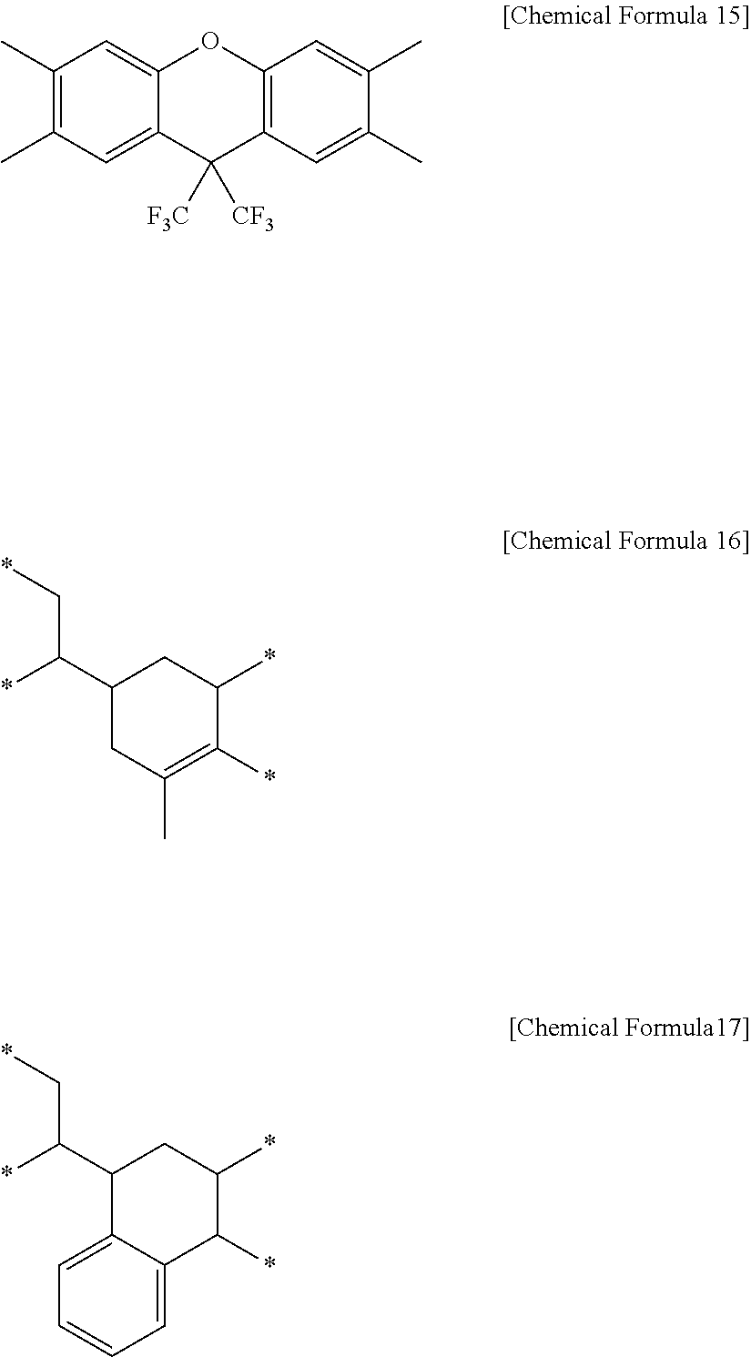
C1(C)=C(C)C=C2C(=C1)OC1=C(C2([F3C])[CF3])C=C(C)C(C)=C1.C1(C(*)C*)CC(C)=C(*)C(*)C1.C1(C(*)C*)C2=CC=CC=C2C(*)C(*)C1
